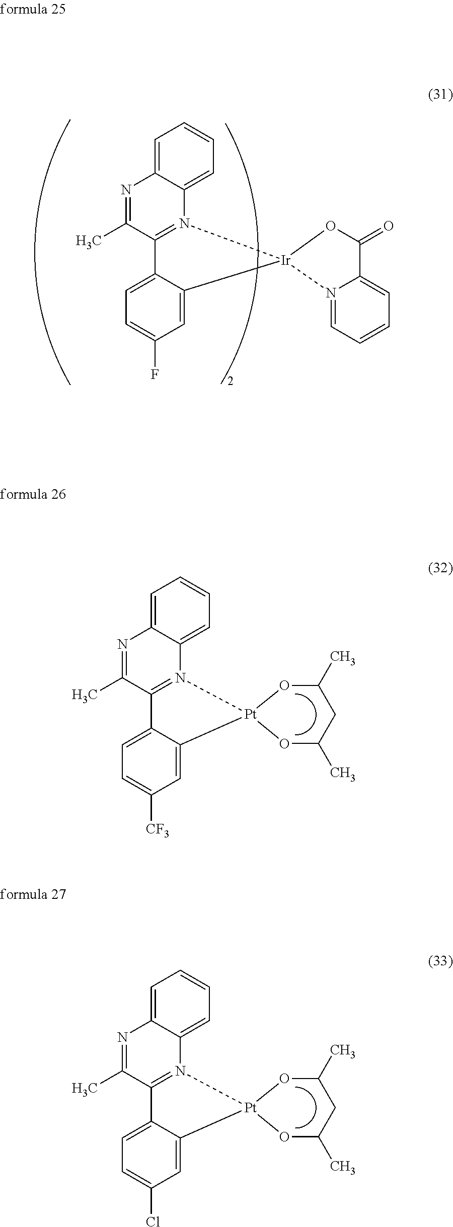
C1=C2C(=CC=C1)N1=C(C(C)=N2)C2=CC=C(F)C=C2[Ir]12N1=CC=CC=C1C(=O)O2.C1=C2C(=CC=C1)N1=C(C(C)=N2)C2=CC=C([CF3])C=C2[Pt]12OC(C)CC(C)O2.C1=C2C(=CC=C1)N1=C(C(C)=N2)C2=CC=C(Cl)C=C2[Pt]12OC(C)CC(C)O2
